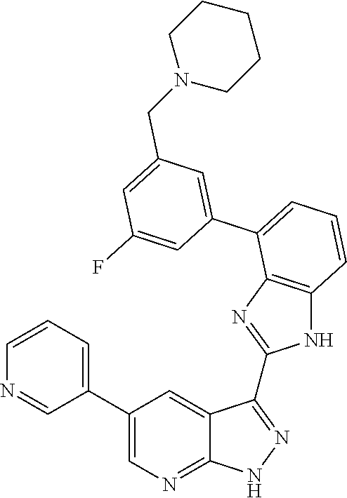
C1=CC=C(C2=CN=C3C(=C2)C(C2=NC4=C(N2)C=CC=C4C2=CC(CN4CCCCC4)=CC(F)=C2)=NN3)C=N1
